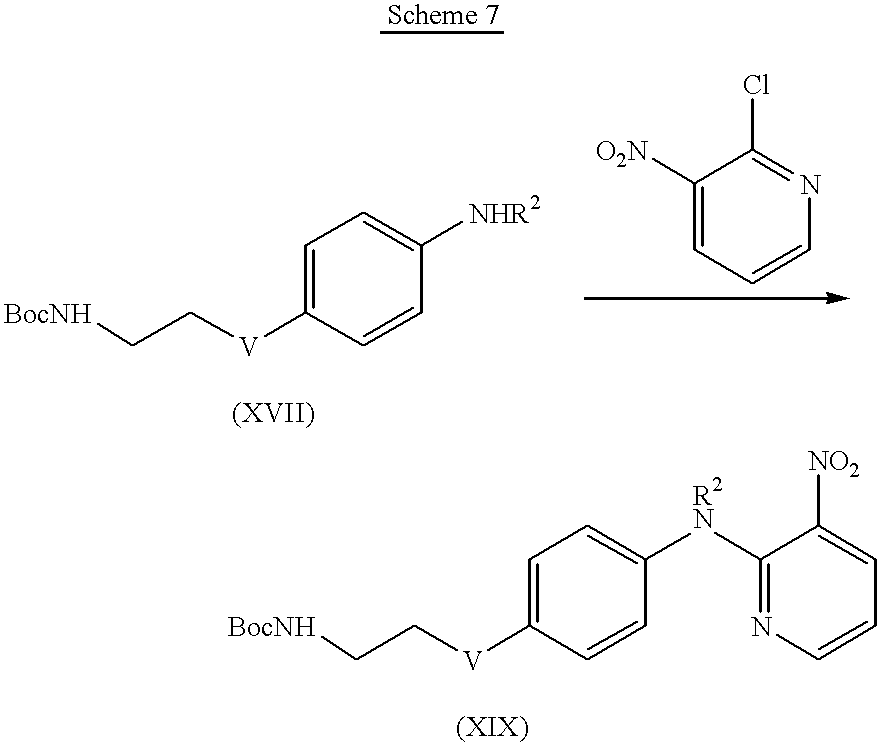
[BocNH]CC[V]C1=CC=C([NHR2])C=C1.C1([O2N])=CC=CN=C1Cl.[BocNH]CC[V]C1=CC=C([R2N]C2=NC=CC=C2[NO2])C=C1
